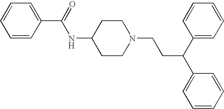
C1(C(NC2CCN(CCC(C3=CC=CC=C3)C3=CC=CC=C3)CC2)=O)=CC=CC=C1
